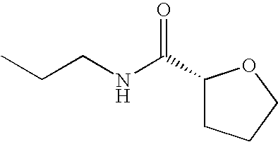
C(CNC(C1CCCO1)=O)C
